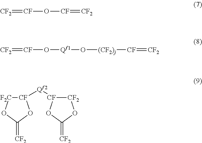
[CF2]=[CF]O[CF]=[CF2].[CF2]=[CF]O[Qf1]O[(CF2)j][CF]=[CF2].[CF]1([Qf2][CF]2[CF2]OC(=[CF2])O2)[F2C]OC(=[CF2])O1
